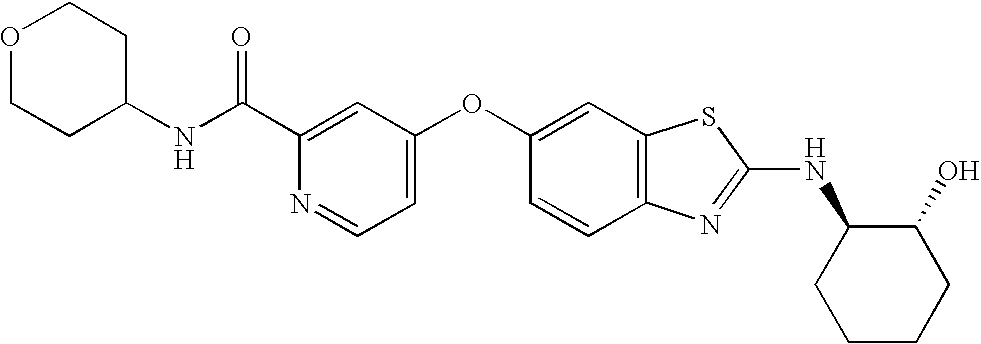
C1(C(NC2CCOCC2)=O)=CC(OC2=CC3=C(C=C2)N=C(NC2CCCCC2O)S3)=CC=N1
